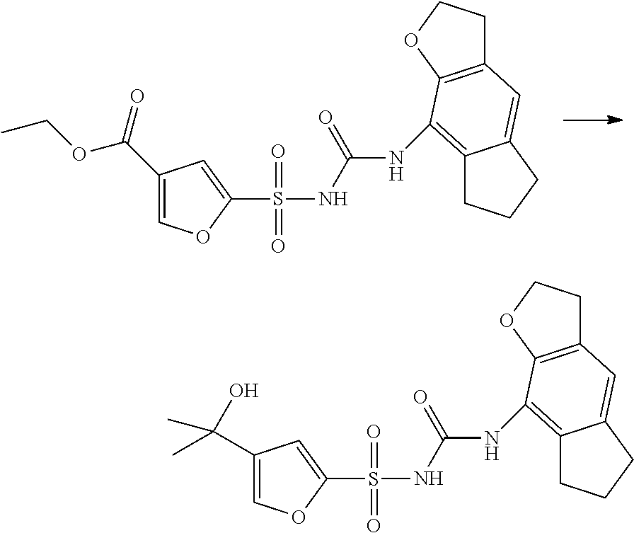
C1=C(C(OCC)=O)C=C(S(NC(=O)NC2=C3CCCC3=CC3=C2OCC3)(=O)=O)O1.C1=C(C(O)(C)C)C=C(S(NC(=O)NC2=C3CCCC3=CC3=C2OCC3)(=O)=O)O1
